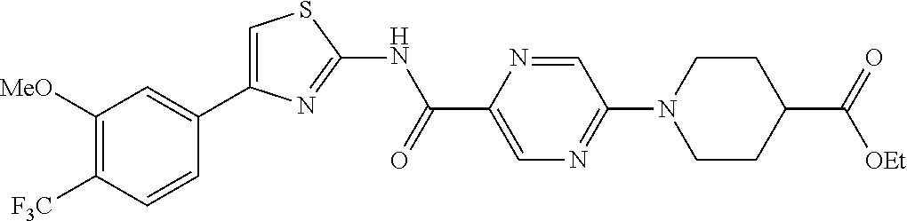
C1([MeO])=C([F3C])C=CC(C2=CSC(NC(C3=CN=C(N4CCC(C(=O)[OEt])CC4)C=N3)=O)=N2)=C1
